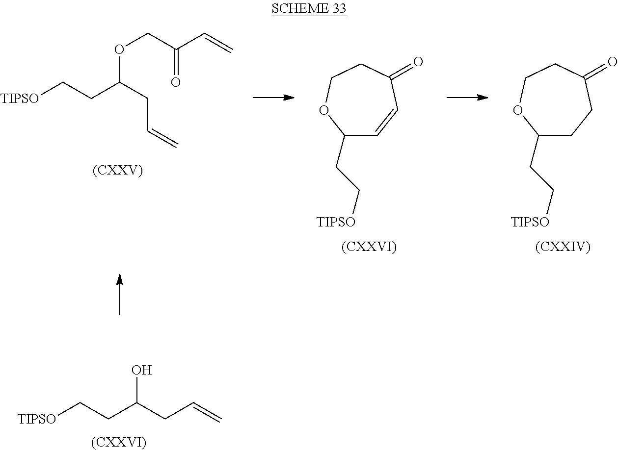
[TIPSO]CCC(OCC(=O)C=C)CC=C.C1(CC[TIPSO])C=CC(=O)CCO1.[(CXXVI)].C1(CC[TIPSO])CCC(=O)CCO1.[(CXXIV)].[TIPSO]CCC(CC=C)O.[(CXXVI)]
